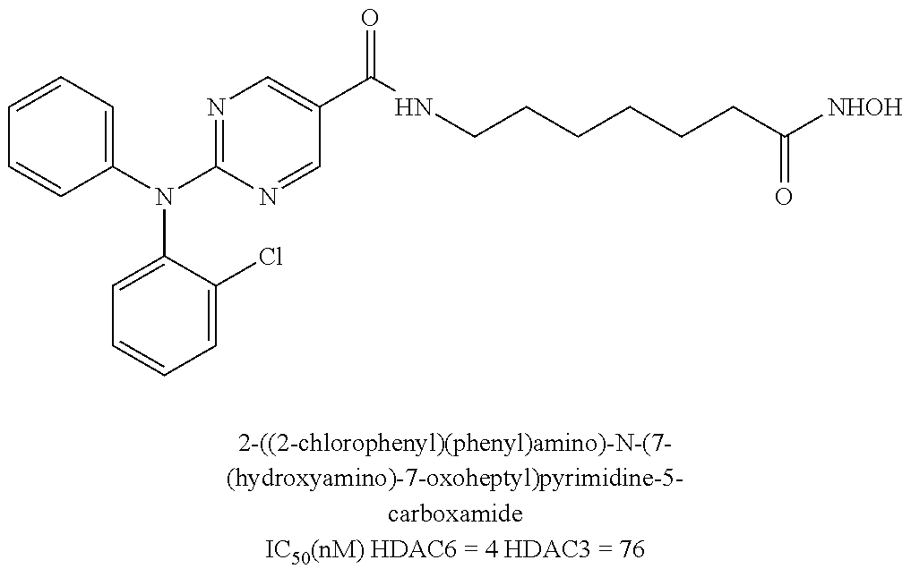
C1=CC=C(N(C2=NC=C(C(NCCCCCCC([NHOH])=O)=O)C=N2)C2=CC=CC=C2Cl)C=C1
